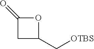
O1C(=O)CC1C[OTBS]
